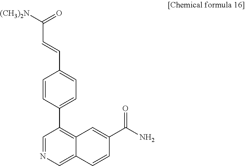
C1=NC=C2C(=C1C1=CC=C(C=CC(=O)[(CH3)2N])C=C1)C=C(C(N)=O)C=C2
